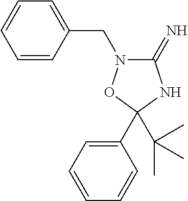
C1=CC(CN2C(=N)NC(C(C)(C)C)(C3=CC=CC=C3)O2)=CC=C1
